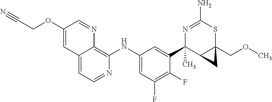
C12=CC=NC(NC3=CC(F)=C(F)C(C4(C)C5C(COC)(SC(N)=N4)C5)=C3)=C1N=CC(OCC#N)=C2
